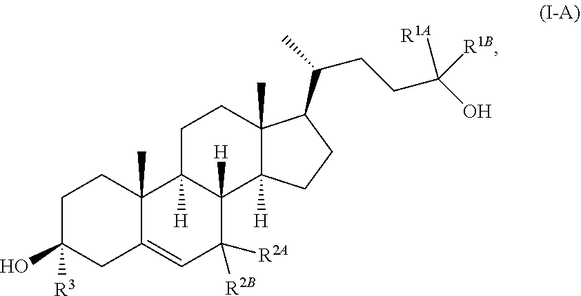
C1C(O)([R3])CC2=CC([R2A])([R2B])C3([H])C([H])(C2(C)C1)CCC1(C)C3([H])CCC1C(C)CCC(O)([R1A])[R1B]
